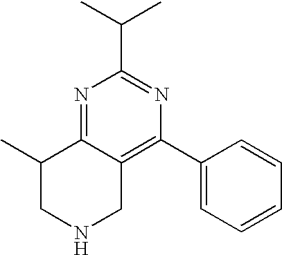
N1=C2C(=C(C3=CC=CC=C3)N=C1C(C)C)CNCC2C
